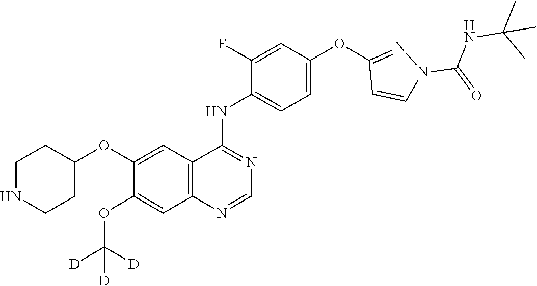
C1=C(OC2=NN(C(NC(C)(C)C)=O)C=C2)C=C(F)C(NC2=NC=NC3=C2C=C(OC2CCNCC2)C(OC([D])([D])[D])=C3)=C1
